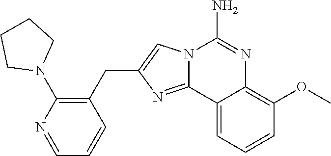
N12C(=NC(CC3=C(N4CCCC4)N=CC=C3)=C1)C1=CC=CC(OC)=C1N=C2N
